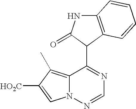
C12=C(C)C([HO2C])=CN1N=CN=C2C1C(=O)NC2=C1C=CC=C2
